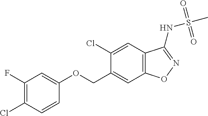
C1(Cl)=CC2=C(C=C1COC1=CC(F)=C(Cl)C=C1)ON=C2NS(C)(=O)=O
